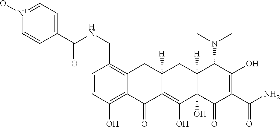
C1=CC(O)=C2C(=C1CNC(C1=CC=[N+](O)C=C1)=O)CC1([H])C(=C(O)C3(O)C([H])(C1)C(N(C)C)C(O)=C(C(N)=O)C3=O)C2=O
